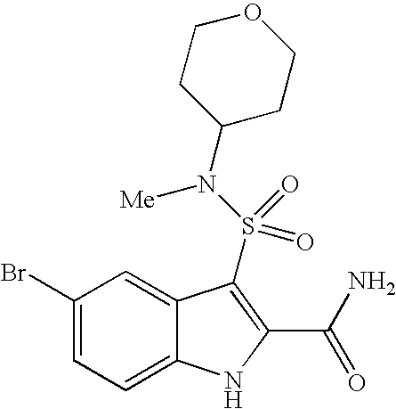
C1(Br)=CC=C2C(=C1)C(S(N([Me])C1CCOCC1)(=O)=O)=C(C(N)=O)N2
